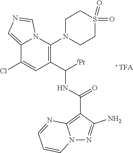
C12=CN=CN1C(N1CCS(=O)(=O)CC1)=C(C([iPr])NC(C1=C3N(N=C1N)C=CC=N3)=O)C=C2Cl
